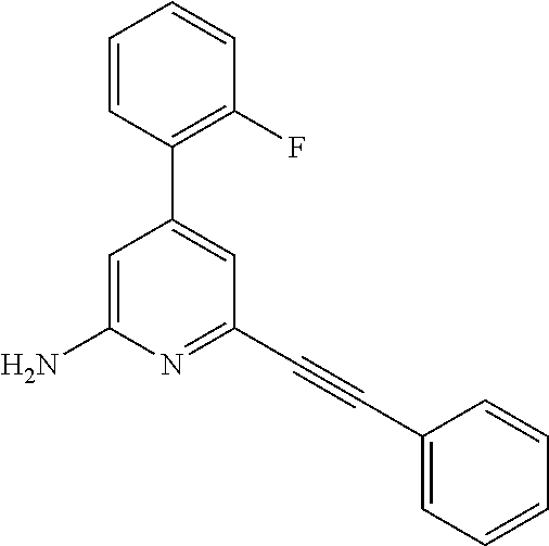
C1=CC(C2=CC(C#CC3=CC=CC=C3)=NC(N)=C2)=C(F)C=C1
